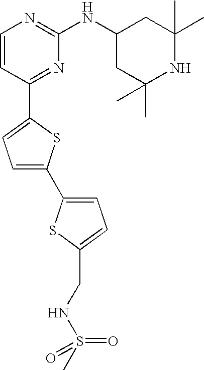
C1=CC(C2=CC=C(C3=CC=C(CNS(C)(=O)=O)S3)S2)=NC(NC2CC(C)(C)NC(C)(C)C2)=N1
